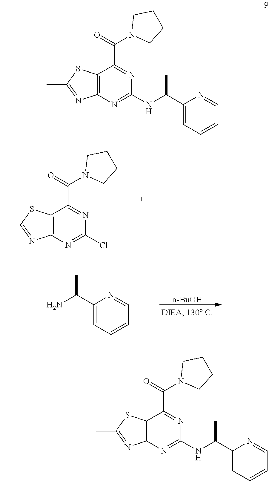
C12=C(N=C(Cl)N=C1C(=O)N1CCCC1)N=C(C)S2.[n-BuOH].C1(C(N)C)=CC=CC=N1.C12=C(N=C(NC(C3=CC=CC=N3)C)N=C1C(=O)N1CCCC1)N=C(C)S2.C12=C(N=C(NC(C3=CC=CC=N3)C)N=C1C(=O)N1CCCC1)N=C(C)S2
